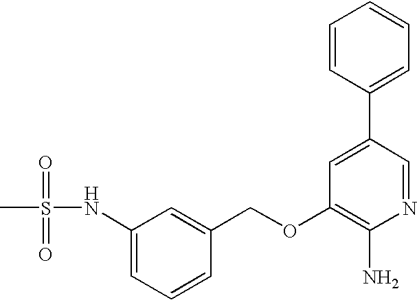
C(OC1=C(N)N=CC(C2=CC=CC=C2)=C1)C1=CC(NS(C)(=O)=O)=CC=C1
